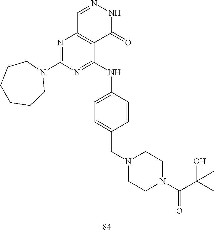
C1=NNC(=O)C2=C1N=C(N1CCCCCC1)N=C2NC1=CC=C(CN2CCN(C(C(C)(O)C)=O)CC2)C=C1
